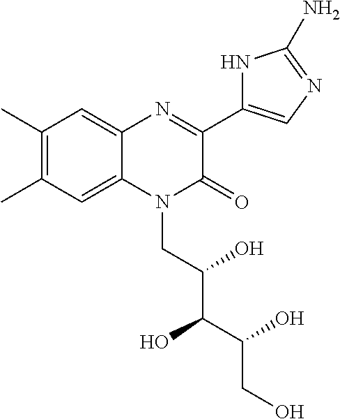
C1(C)=C(C)C=C2C(=C1)N=C(C1=CN=C(N)N1)C(=O)N2CC(C(C(CO)O)O)O
